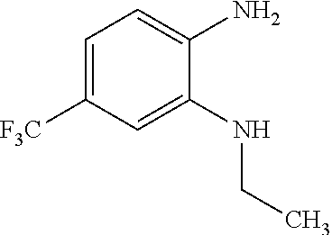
C1=C([F3C])C=C(NCC)C(N)=C1
